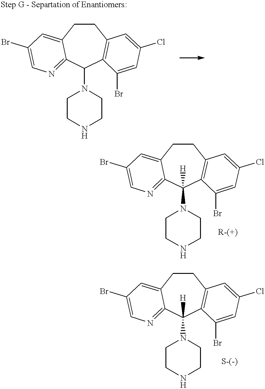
C1CC2=CC(Br)=CN=C2C(N2CCNCC2)C2=C1C=C(Cl)C=C2Br.C1CC2=CC(Br)=CN=C2C(N2CCNCC2)([H])C2=C1C=C(Cl)C=C2Br.C1CC2=CC(Br)=CN=C2C(N2CCNCC2)([H])C2=C1C=C(Cl)C=C2Br
